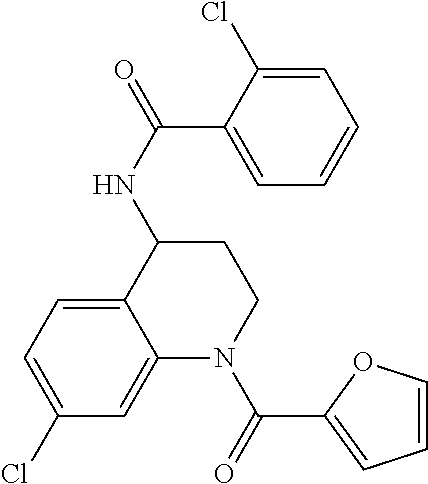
C1=CC=C(C(=O)N2C3=CC(Cl)=CC=C3C(NC(=O)C3=CC=CC=C3Cl)CC2)O1
